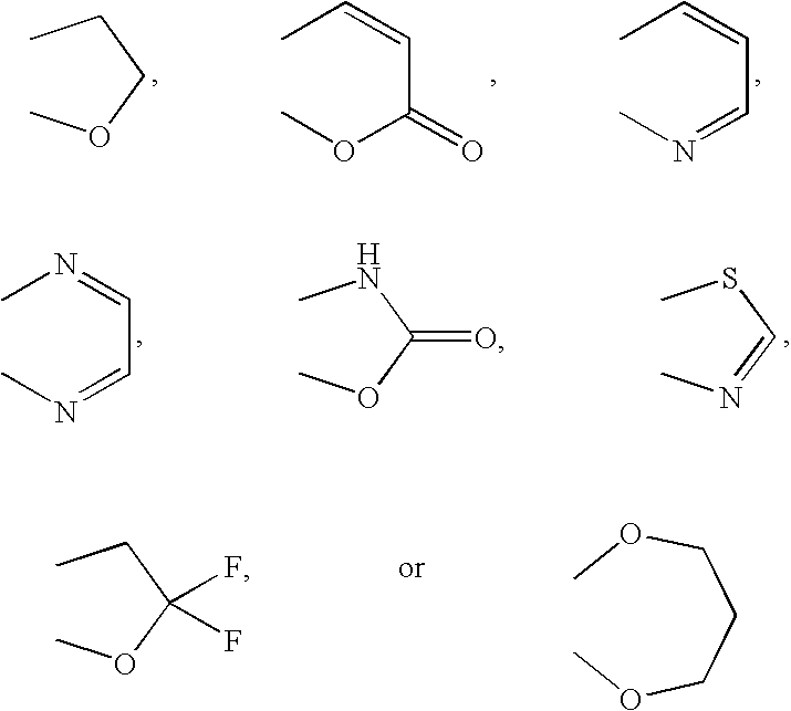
CCCOC.CC=CC=NC.CC=CC(OC)=O.CN=CC=NC.CNC(OC)=O.CSC=NC.CCC(OC)(F)F.COCCCOC
